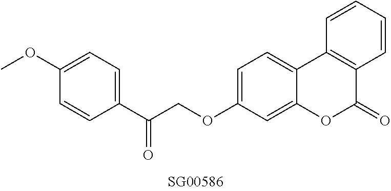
O(C1=CC=C2C(=C1)OC(=O)C1=C2C=CC=C1)CC(C1=CC=C(OC)C=C1)=O
